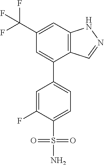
C12=C(C=C(C(F)(F)F)C=C1C1=CC=C(S(N)(=O)=O)C(F)=C1)NN=C2
